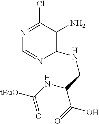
C1(NCC(C(=O)O)NC([tBuO])=O)=C(N)C(Cl)=NC=N1
